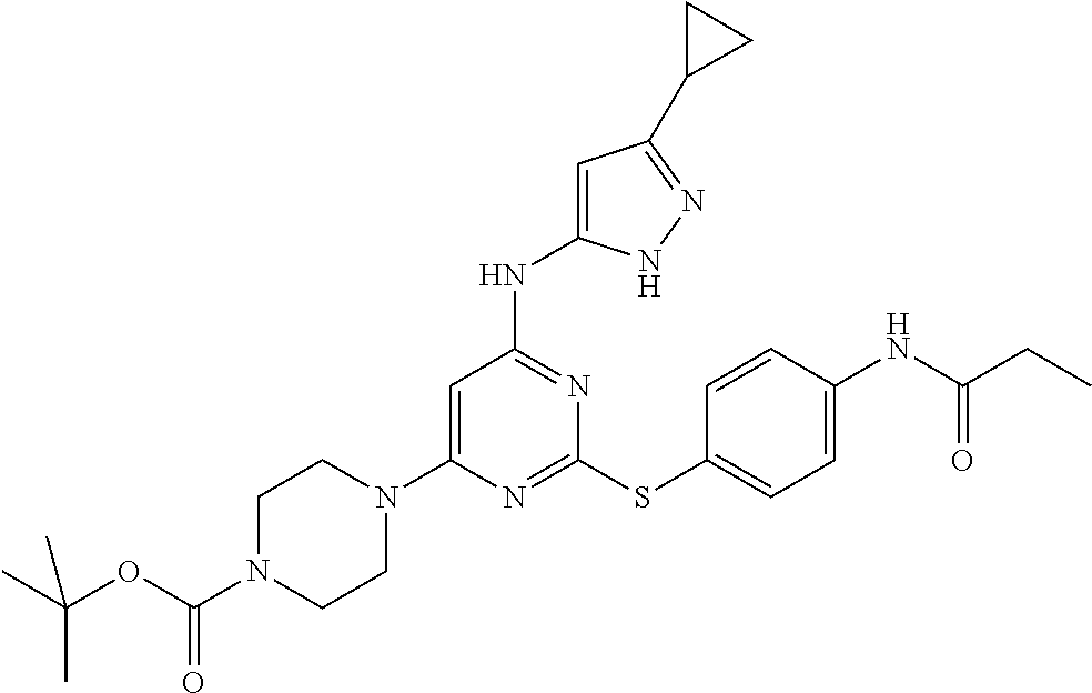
N1=C(SC2=CC=C(NC(CC)=O)C=C2)N=C(NC2=CC(C3CC3)=NN2)C=C1N1CCN(C(OC(C)(C)C)=O)CC1
